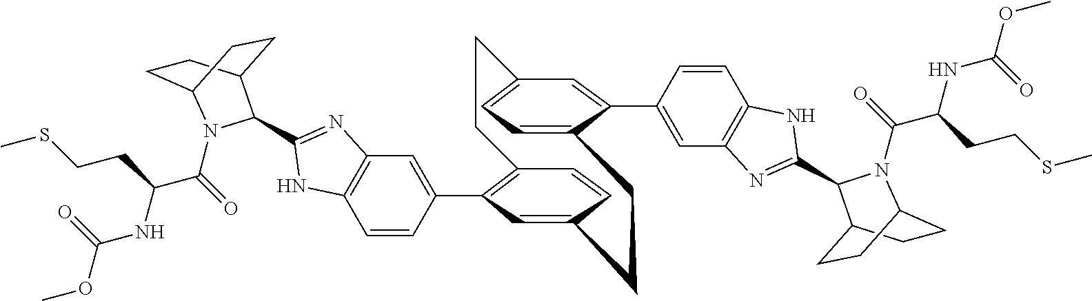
C1=CC(C2=C3C=CC(=C2)CCC2=CC=C(C=C2C2=CC4=C(C=C2)NC(C2N(C(C(NC(OC)=O)CCSC)=O)C5CCC2CC5)=N4)CC3)=CC2=C1NC(C1C3CCC(CC3)N1C(=O)C(NC(OC)=O)CCSC)=N2
